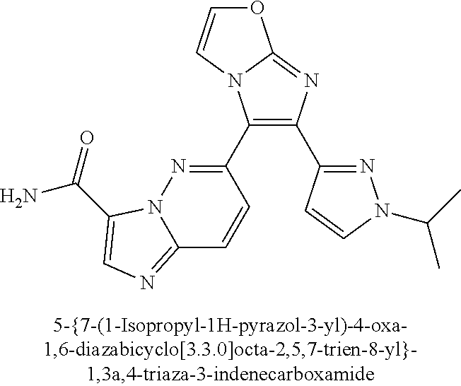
C1(C2=NN3C(=NC=C3C(N)=O)C=C2)=C(C2=NN(C(C)C)C=C2)N=C2N1C=CO2
